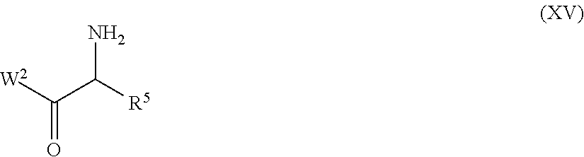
C(=O)(C(N)[R5])[W2]
